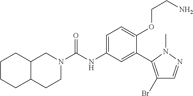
C12C(CCN(C(=O)NC3=CC=C(OCCN)C(C4=C(Br)C=NN4C)=C3)C1)CCCC2
